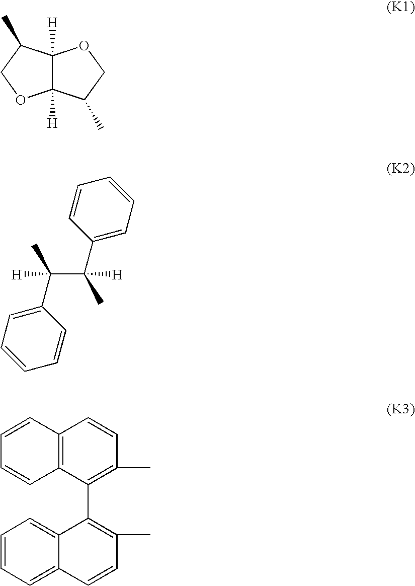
C12([H])C([H])(C(C)CO1)OCC2C.C(C1=CC=CC=C1)(C(C)(C1=CC=CC=C1)[H])(C)[H].C12=C(C(C3=C(C)C=CC4=CC=CC=C43)=C(C)C=C1)C=CC=C2
